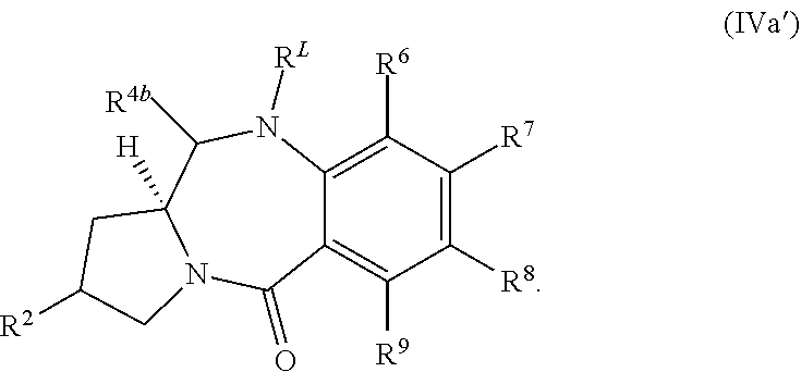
C1([R7])=C([R8])C([R9])=C2C(=C1[R6])N([RL])C([R4b])C1([H])N(C2=O)CC([R2])C1
